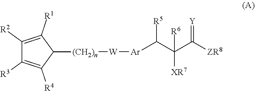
C1([R2])=C([R1])C([(CH2)n][W][Ar]C(C([XR7])([R6])C([ZR8])=[Y])[R5])C([R4])=C1[R3]
